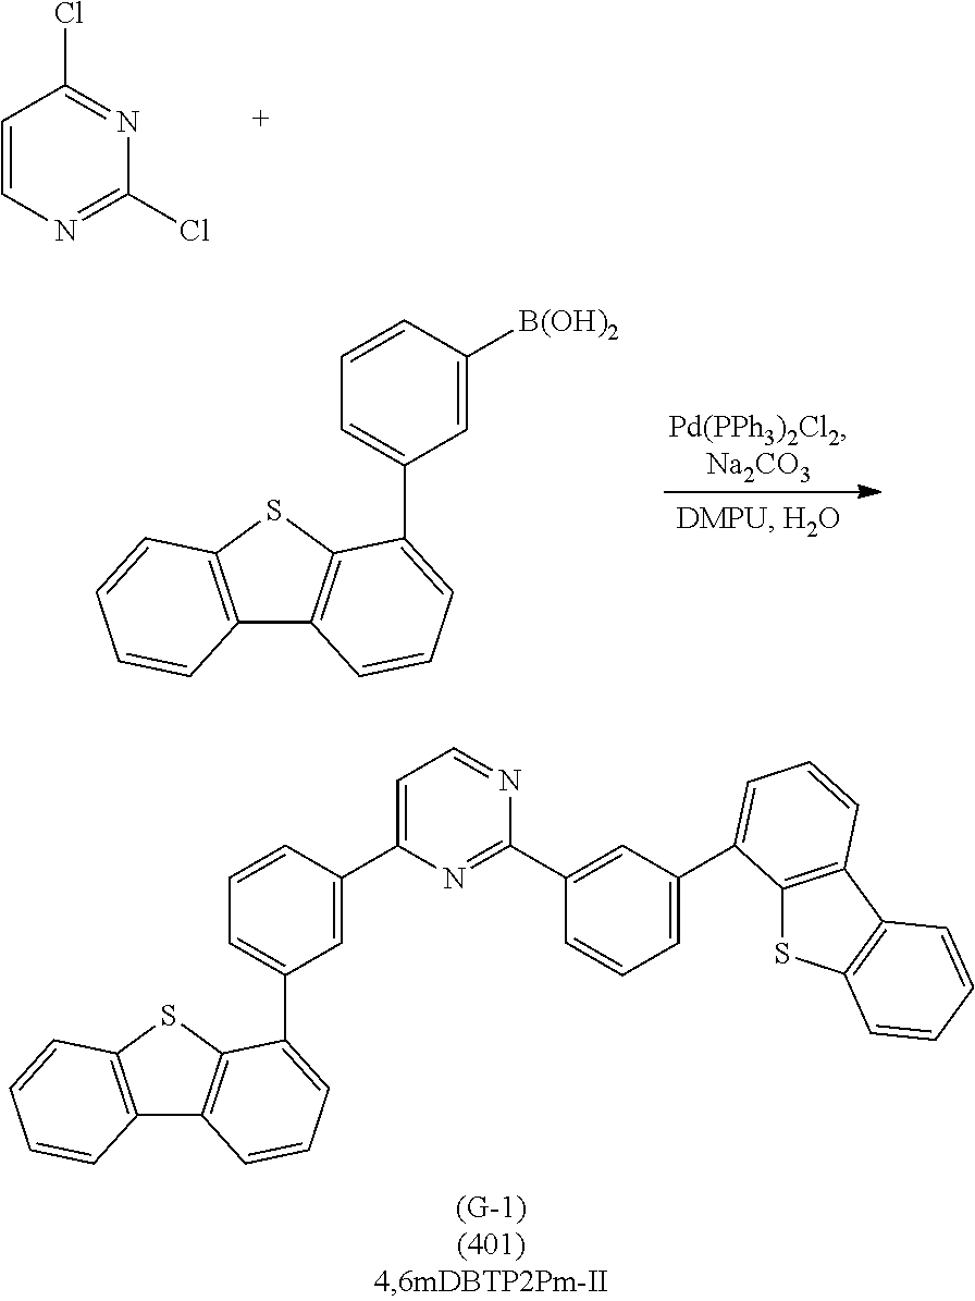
C1=CC(C2=CC=NC(C3=CC(C4=CC=CC5=C4SC4=C5C=CC=C4)=CC=C3)=N2)=CC(C2=CC=CC3=C2SC2=C3C=CC=C2)=C1.C1=C([B(OH)2])C=CC=C1C1=CC=CC2=C1SC1=C2C=CC=C1.C1=CN=C(Cl)N=C1Cl
